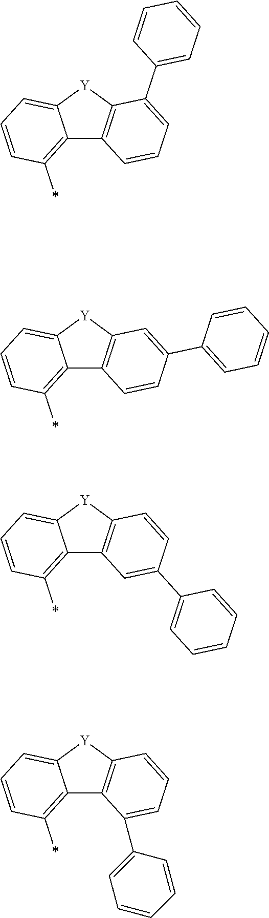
C12=C(*)C=CC=C1[Y]C1=C2C=CC=C1C1=CC=CC=C1.C12=C(*)C=CC=C1[Y]C1=C2C=CC(C2=CC=CC=C2)=C1.C12=C(*)C=CC=C1[Y]C1=C2C=C(C2=CC=CC=C2)C=C1.C12=C(*)C=CC=C1[Y]C1=C2C(C2=CC=CC=C2)=CC=C1
